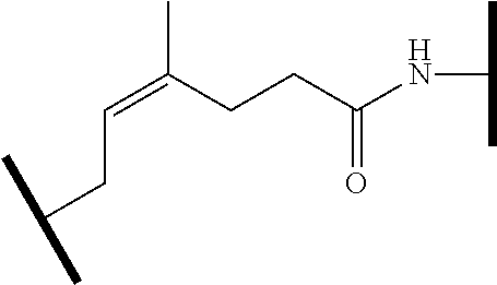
C(CC=C(C)CCC(NC(C)C)=O)(C)C
